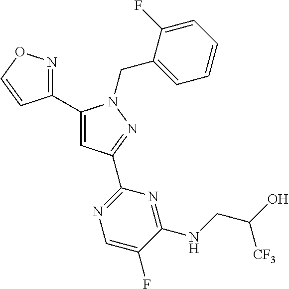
C1(C2=NOC=C2)=CC(C2=NC=C(F)C(NCC(O)[CF3])=N2)=NN1CC1=CC=CC=C1F
